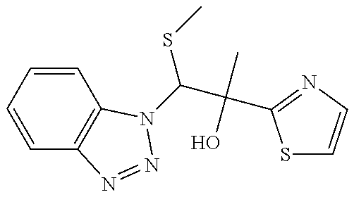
C1=CC=CC2=C1N=NN2C(SC)C(C)(O)C1=NC=CS1
